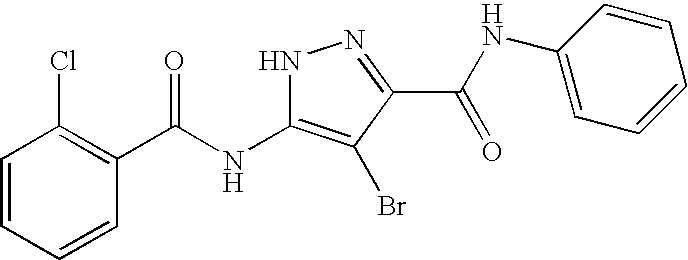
C1=CC=CC(C(NC2=C(Br)C(C(NC3=CC=CC=C3)=O)=NN2)=O)=C1Cl
